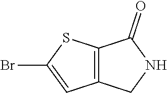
C12=C(CNC1=O)C=C(Br)S2
